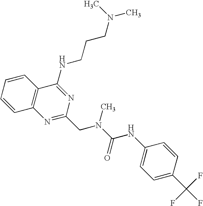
C1=CC=CC2=C1N=C(CN(C(=O)NC1=CC=C(C(F)(F)F)C=C1)C)N=C2NCCCN(C)C
